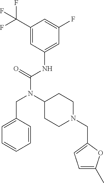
C1(C(F)(F)F)=CC(NC(N(C2CCN(CC3=CC=C(C)O3)CC2)CC2=CC=CC=C2)=O)=CC(F)=C1
